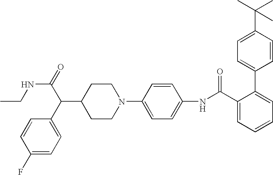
C1=CC(C2=CC=CC=C2C(NC2=CC=C(N3CCC(C(C4=CC=C(F)C=C4)C(NCC)=O)CC3)C=C2)=O)=CC=C1C(C)(C)C
